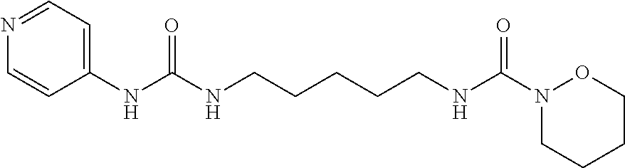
C1=CN=CC=C1NC(NCCCCCNC(N1CCCCO1)=O)=O
